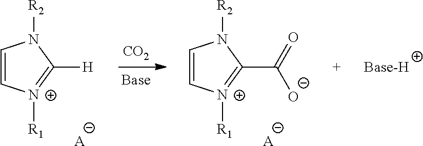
C1=C[N+]([R1])=C([H])N1[R2].[A].C1=C[N+]([R1])=C(C([O-])=O)N1[R2].[A].[CO2]
